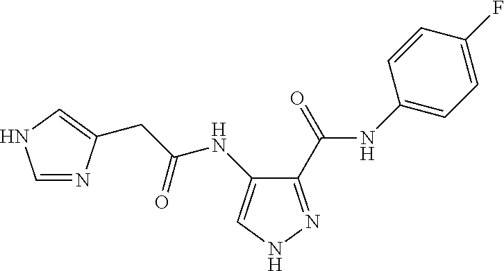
C1(C(NC2=CC=C(F)C=C2)=O)=NNC=C1NC(CC1=CNC=N1)=O
